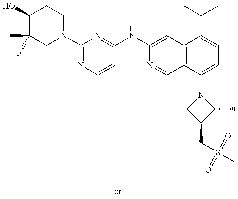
C1(O)C(C)(F)CN(C2=NC=CC(NC3=CC4=C(C=N3)C(N3CC(CS(C)(=O)=O)C3C)=CC=C4C(C)C)=N2)CC1
